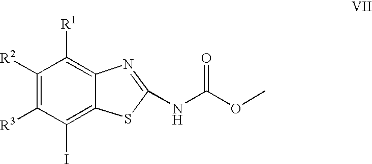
C1([R2])=C([R3])C(I)=C2C(=C1[R1])N=C(NC(OC)=O)S2
